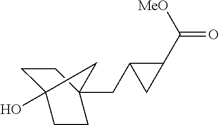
OC12CCC(CC3C(C(=O)[MeO])C3)(CC1)C2
